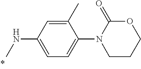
CNC1=CC=C(N2C(=O)OCCC2)C(C)=C1
